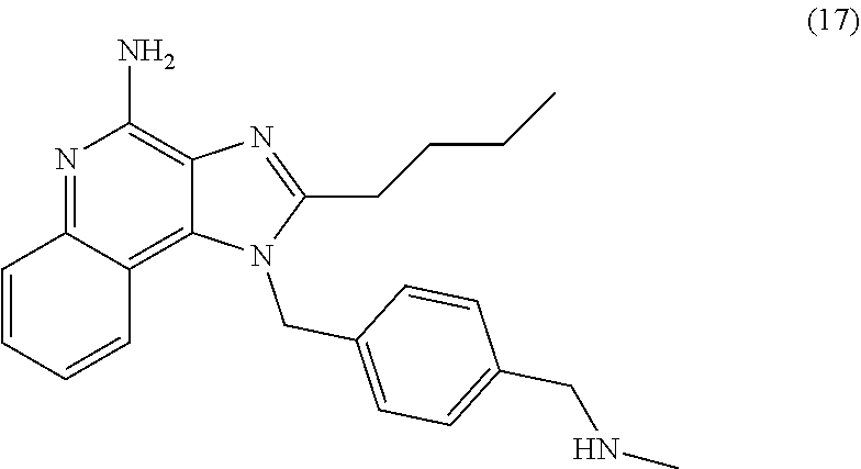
N1=C2C(=C3C(=C1N)N=C(CCCC)N3CC1=CC=C(CNC)C=C1)C=CC=C2
